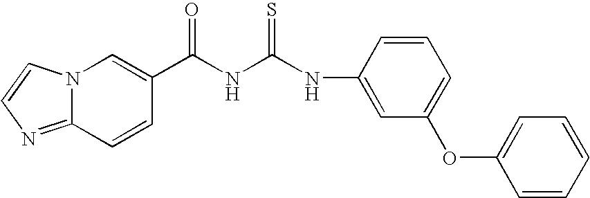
N12C(=NC=C1)C=CC(C(NC(NC1=CC(OC3=CC=CC=C3)=CC=C1)=S)=O)=C2
